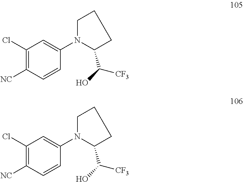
C1(Cl)=C([NC])C=CC(N2C(C(O)[CF3])CCC2)=C1.C1(Cl)=C([NC])C=CC(N2C(C(O)[CF3])CCC2)=C1
